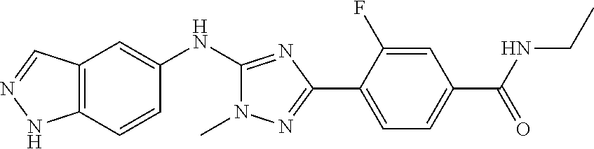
C12=C(C=CC(NC3=NC(C4=CC=C(C(NCC)=O)C=C4F)=NN3C)=C1)NN=C2
